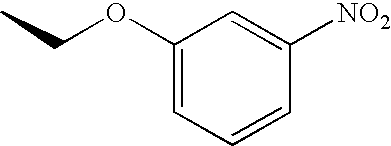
C1(OCC)=CC=CC([NO2])=C1
